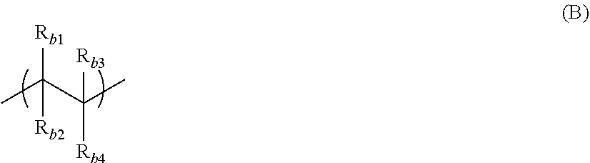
CC(C(C)([Rb3])[Rb4])([Rb1])[Rb2]
